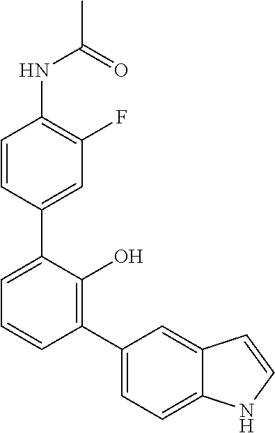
C1=CC(C2=CC=CC(C3=CC=C4C(=C3)C=CN4)=C2O)=CC(F)=C1NC(C)=O
